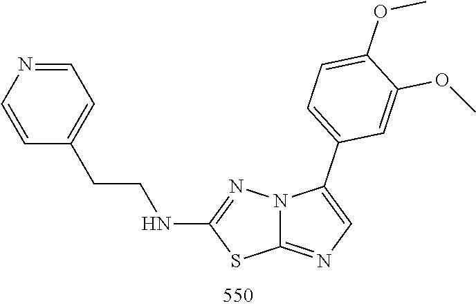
C1=C(CCNC2=NN3C(=NC=C3C3=CC=C(OC)C(OC)=C3)S2)C=CN=C1
